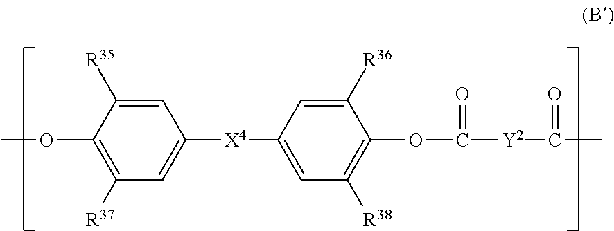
C1=C([R35])C(OC)=C([R37])C=C1[X4]C1=CC([R38])=C(OC(=O)[Y2]C(=O)C)C([R36])=C1
